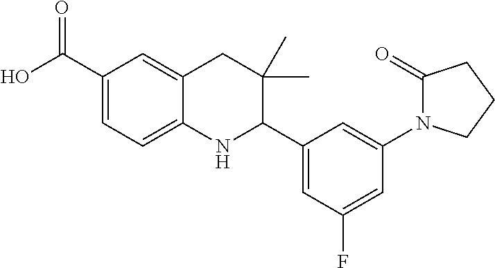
C1(C(O)=O)=CC=C2C(=C1)CC(C)(C)C(C1=CC(F)=CC(N3C(=O)CCC3)=C1)N2
